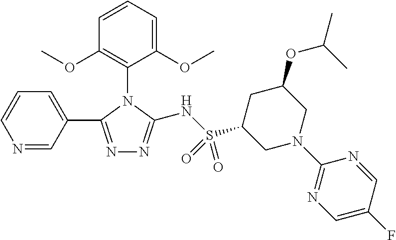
N1=C(C2=CC=CN=C2)N(C2=C(OC)C=CC=C2OC)C(NS(C2CN(C3=NC=C(F)C=N3)CC(OC(C)C)C2)(=O)=O)=N1
